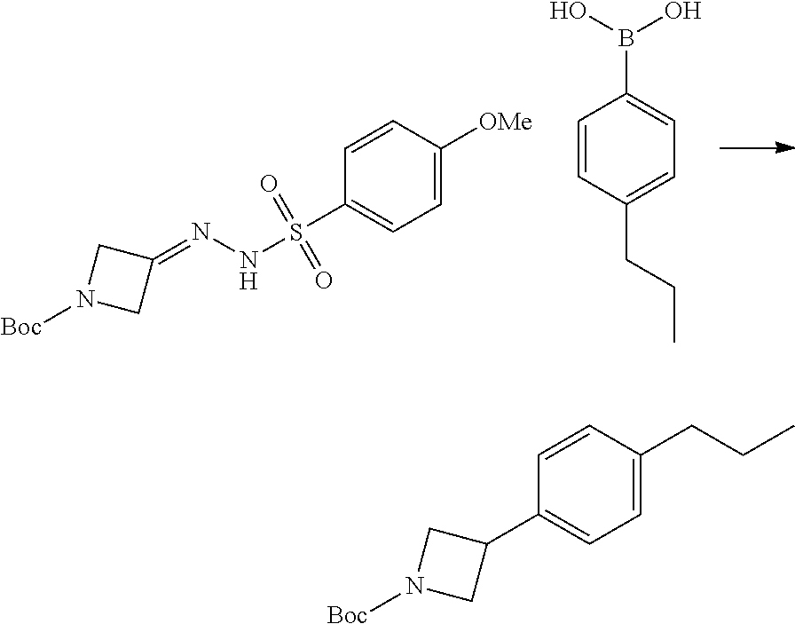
C1N([Boc])CC1=NNS(C1=CC=C([OMe])C=C1)(=O)=O.C1=CC(CCC)=CC=C1B(O)O.C1N([Boc])CC1C1=CC=C(CCC)C=C1
